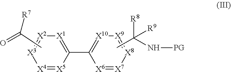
CC(=O)[R7].[X4]1=[X5]C(C2=[X10][X9]=[X8][X7]=[X6]2)=[X1][X2]=[X3]1.CC(N[PG])([R8])[R9]
